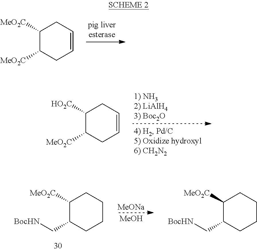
C1([MeO2C])C([MeO2C])CC=CC1.C1([HO2C])C([MeO2C])CC=CC1.C1([MeO2C])C(C[BocHN])CCCC1.[MeONa].[MeOH].C1([MeO2C])C(C[BocHN])CCCC1
